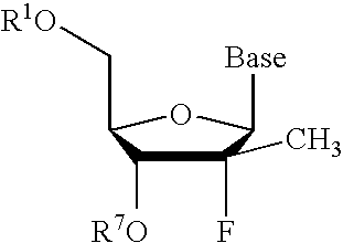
C1(C)(F)C([R7O])C(C[R1O])OC1[Base]
